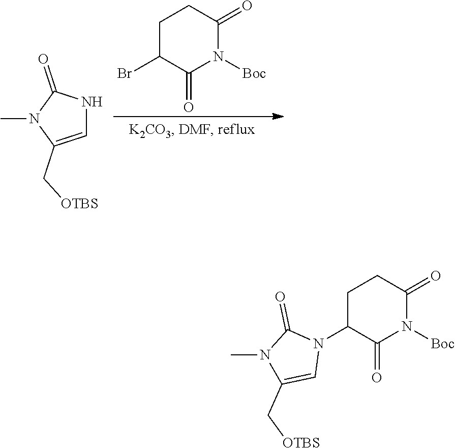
C1C(N2C(=O)N(C)C(C[OTBS])=C2)C(=O)N([Boc])C(=O)C1.C1C(Br)C(=O)N([Boc])C(=O)C1.C1=C(C[OTBS])N(C)C(=O)N1
